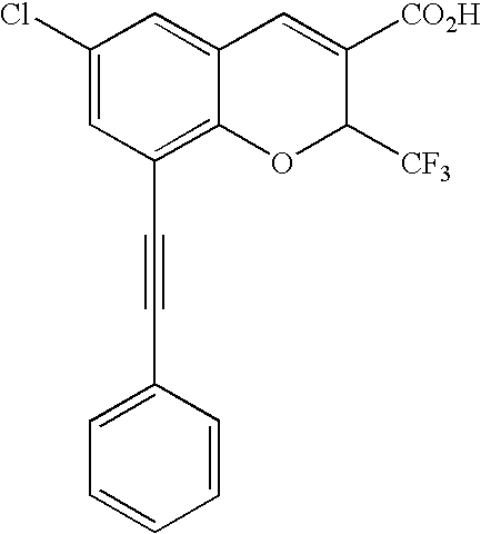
C1(Cl)=CC(C#CC2=CC=CC=C2)=C2C(=C1)C=C([CO2H])C([CF3])O2
